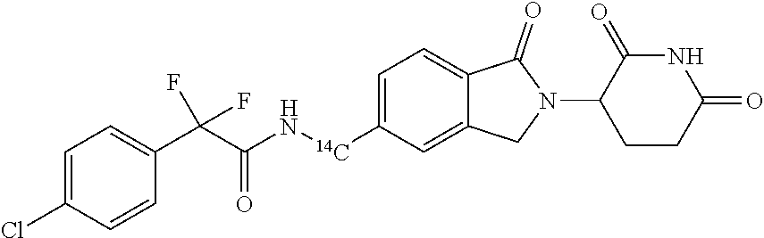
C1([14C]NC(C(C2=CC=C(Cl)C=C2)(F)F)=O)=CC=C2C(=C1)CN(C1CCC(=O)NC1=O)C2=O
